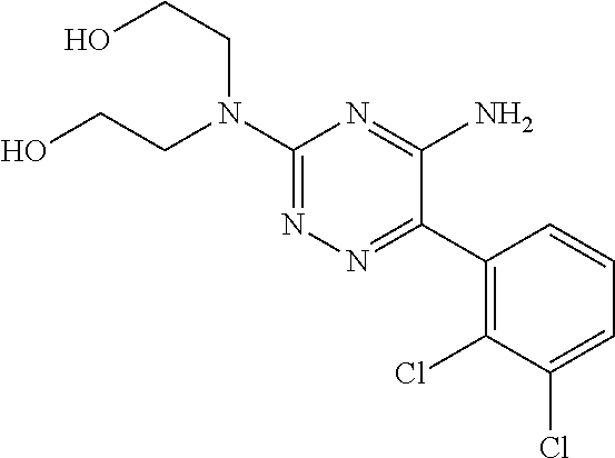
C1(N(CCO)CCO)=NN=C(C2=C(Cl)C(Cl)=CC=C2)C(N)=N1
